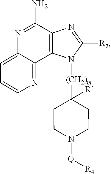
N1=C(N)C2=C(C3=NC=CC=C13)N([(CH2)m]C1([R])CCN([Q][R4])CC1)C([R2])=N2
